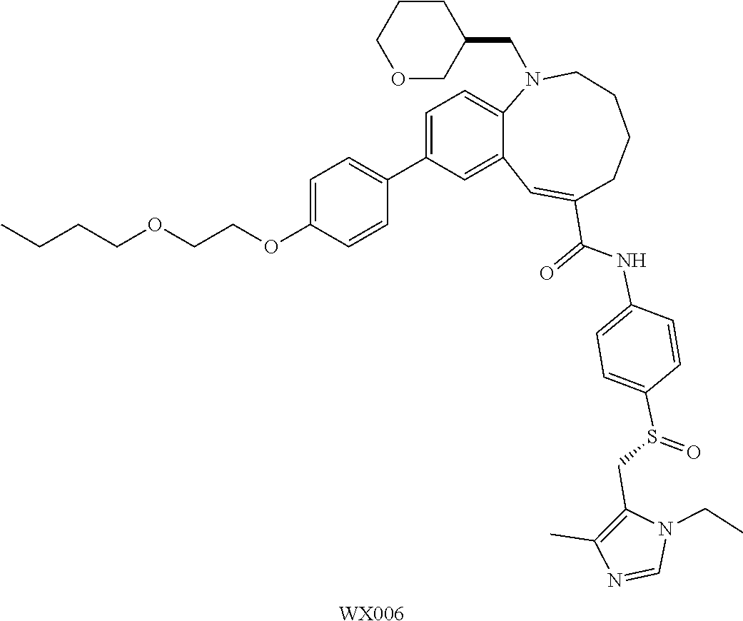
[WX006].CCCCOCCOC1=CC=C(C2=CC=C3N(CC4CCCOC4)CCCCC(C(=O)NC4=CC=C(S(CC5=C(C)N=CN5CC)=O)C=C4)=CC3=C2)C=C1
